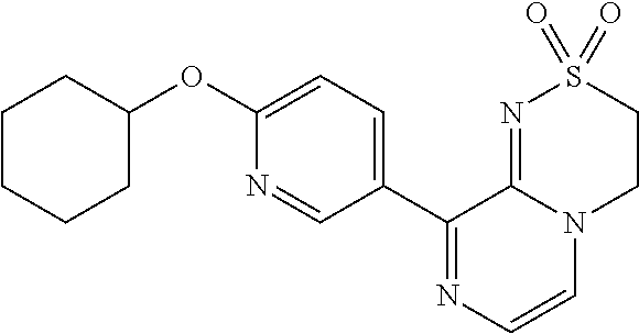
C1(OC2CCCCC2)=CC=C(C2=NC=CN3C2=NS(=O)(=O)CC3)C=N1
